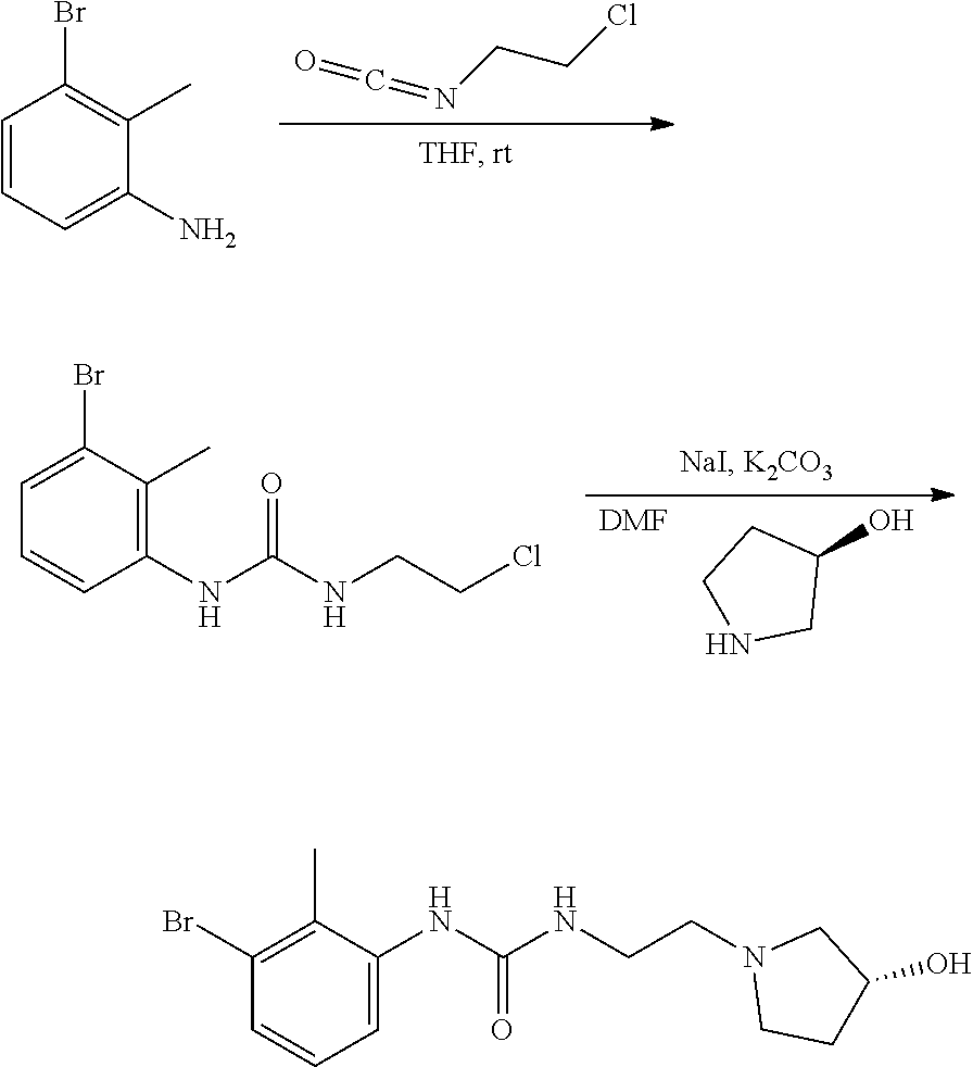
O=C=NCCCl.C1=CC=C(N)C(C)=C1Br.[DMF].C1(O)CCNC1.C1(NC(NCCCl)=O)=C(C)C(Br)=CC=C1.C1(NC(NCCN2CCC(O)C2)=O)=CC=CC(Br)=C1C
